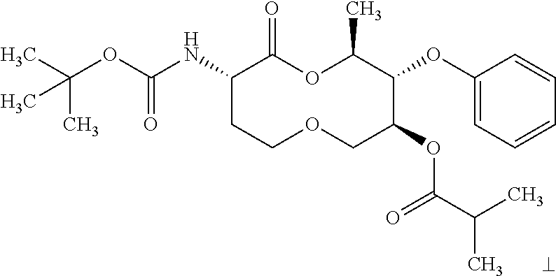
C1(NC(OC(C)(C)C)=O)CCOCC(OC(=O)C(C)C)C(OC2=CC=CC=C2)C(C)OC1=O
